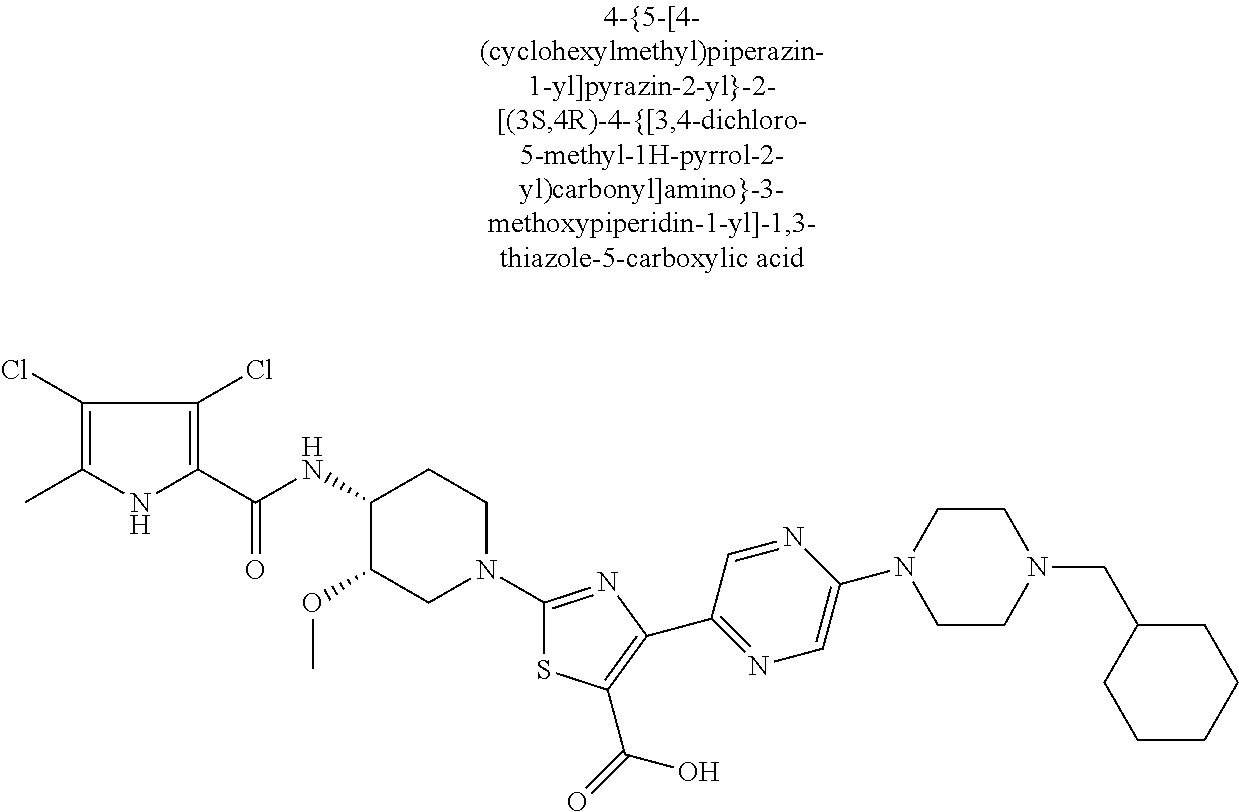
C1(Cl)=C(C)NC(C(NC2C(OC)CN(C3=NC(C4=NC=C(N5CCN(CC6CCCCC6)CC5)N=C4)=C(C(=O)O)S3)CC2)=O)=C1Cl
